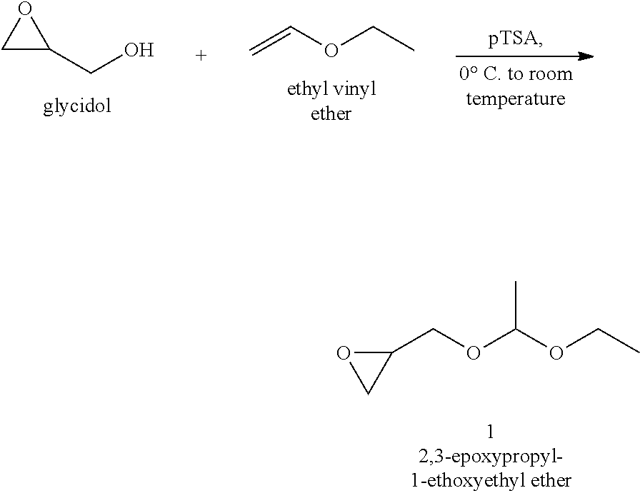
C1C(CO)O1.C=COCC.O1C(COC(OCC)C)C1
